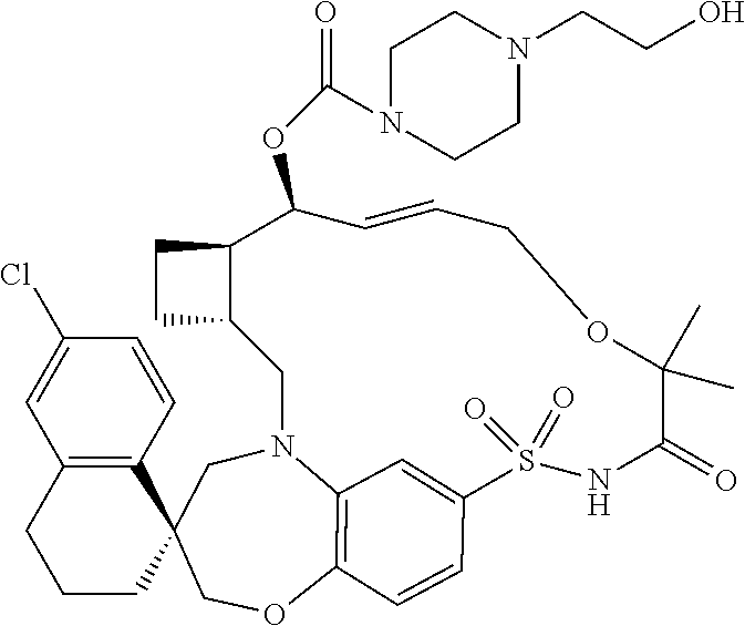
C1C2(COC3=C4N1CC1C(C(OC(N5CCN(CCO)CC5)=O)C=CCOC(C)(C)C(=O)NS(=O)(=O)C(=C4)C=C3)CC1)CCCC1=C2C=CC(Cl)=C1
